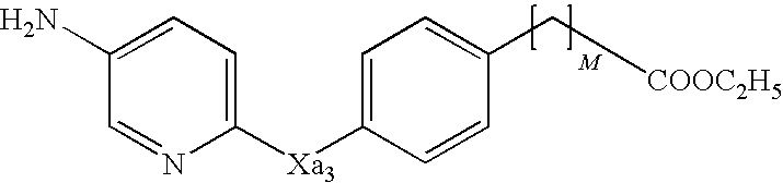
C1([Xa3]C2=CC=C(C[COOC2H5])C=C2)=CC=C(N)C=N1
